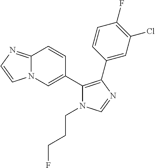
C12=NC=CN1C=C(C1=C(C3=CC(Cl)=C(F)C=C3)N=CN1CCCF)C=C2
